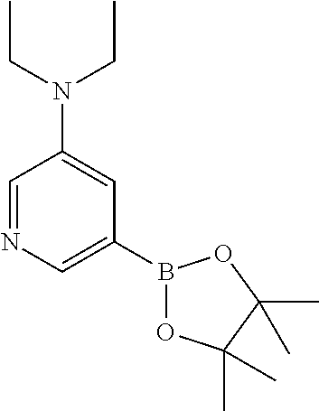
C1=NC=C(B2OC(C)(C)C(C)(C)O2)C=C1N(CC)CC
